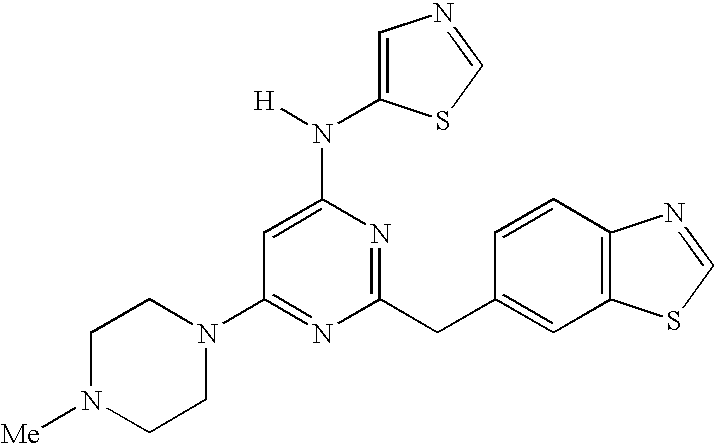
C1(N2CCN([Me])CC2)=NC(CC2=CC3=C(C=C2)N=CS3)=NC(N([H])C2=CN=CS2)=C1
